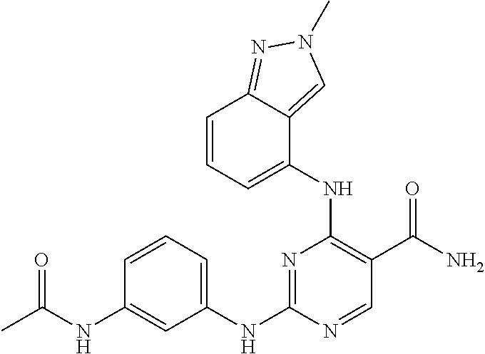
C1(NC(=O)C)=CC(NC2=NC(NC3=CC=CC4=NN(C)C=C34)=C(C(N)=O)C=N2)=CC=C1
